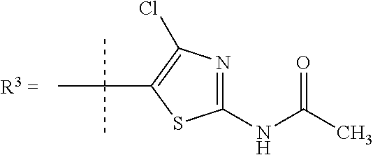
C(C1=C(Cl)N=C(NC(C)=O)S1)(C)(C)C
